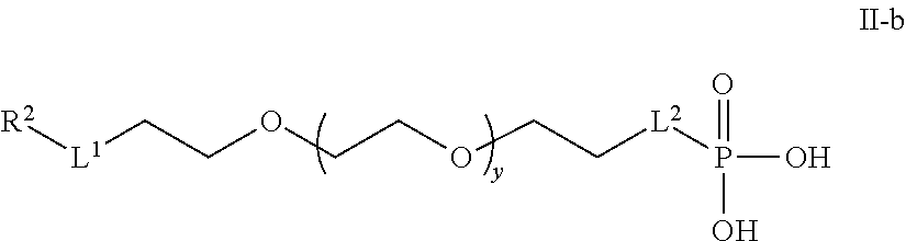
[R2][L1]CCOCCOCC[L2]P(O)(O)=O
